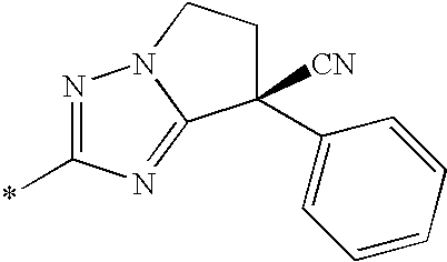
C1([CN])(C2=CC=CC=C2)CCN2C1=NC(*)=N2
